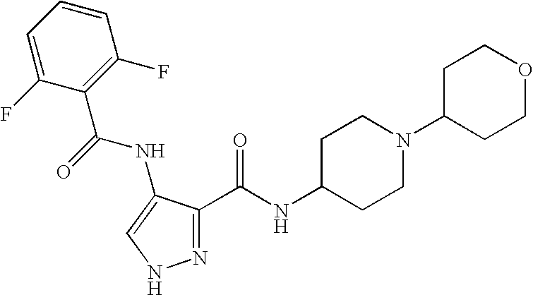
C1=C(F)C(C(NC2=CNN=C2C(=O)NC2CCN(C3CCOCC3)CC2)=O)=C(F)C=C1
